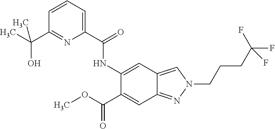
C1=CC=C(C(NC2=CC3=CN(CCCC(F)(F)F)N=C3C=C2C(=O)OC)=O)N=C1C(C)(O)C
